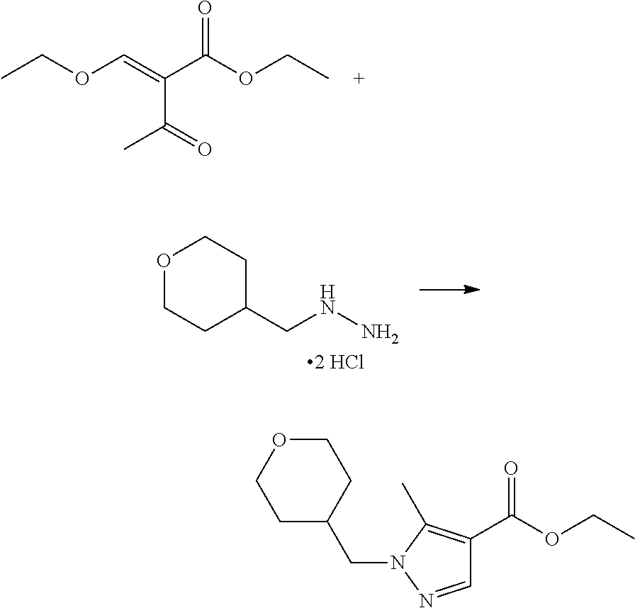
CCOC=C(C(OCC)=O)C(=O)C.O1CCC(CNN)CC1.C1(C(OCC)=O)=C(C)N(CC2CCOCC2)N=C1
